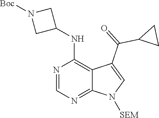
N1=CN=C2C(=C1NC1CN([Boc])C1)C(C(C1CC1)=O)=CN2[SEM]
